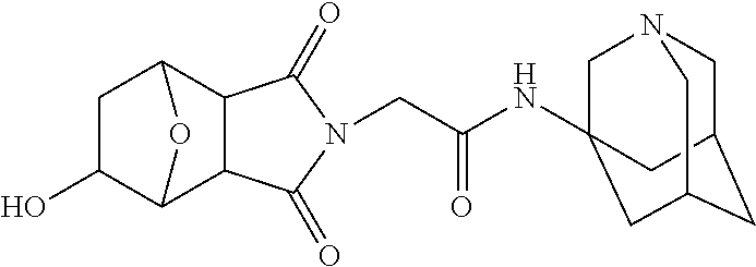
C12C3C(O)CC(C1C(=O)N(CC(NC14CN5CC(CC(C1)C5)C4)=O)C2=O)O3
